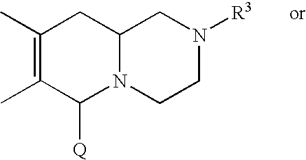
C12N(CCN([R3])C1)C([Q])C(C)=C(C)C2
